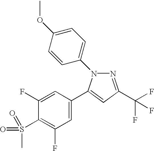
C1(C2=CC(C(F)(F)F)=NN2C2=CC=C(OC)C=C2)=CC(F)=C(S(=O)(=O)C)C(F)=C1
